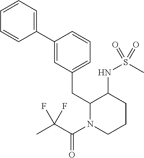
C1=CC=C(C2=CC(CC3N(C(C(C)(F)F)=O)CCCC3NS(C)(=O)=O)=CC=C2)C=C1
